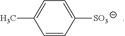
C1=CC([SO3])=CC=C1C
